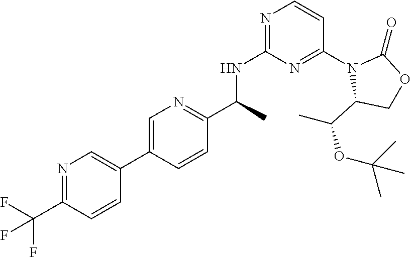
N1=C(C(F)(F)F)C=CC(C2=CN=C(C(NC3=NC=CC(N4C(C(C)OC(C)(C)C)COC4=O)=N3)C)C=C2)=C1
